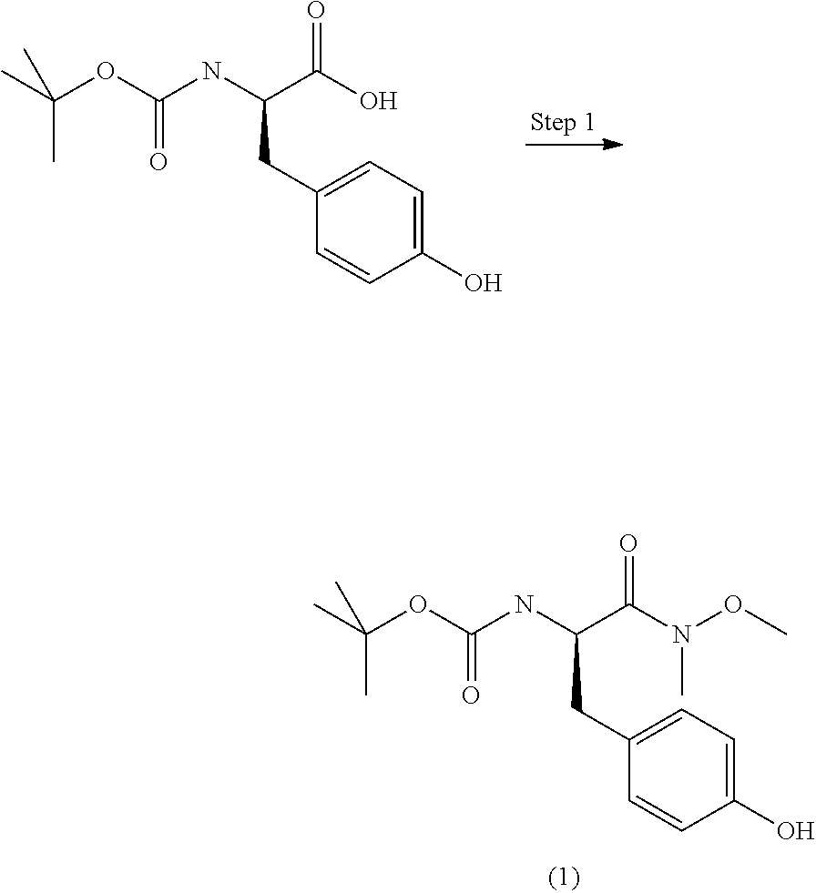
C1(CC(NC(OC(C)(C)C)=O)C(O)=O)=CC=C(O)C=C1.C1(CC(NC(OC(C)(C)C)=O)C(N(OC)C)=O)=CC=C(O)C=C1
